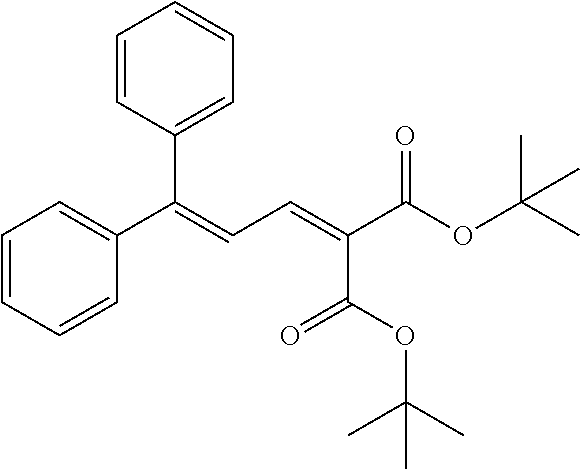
C1=CC=CC(C(=CC=C(C(OC(C)(C)C)=O)C(OC(C)(C)C)=O)C2=CC=CC=C2)=C1
